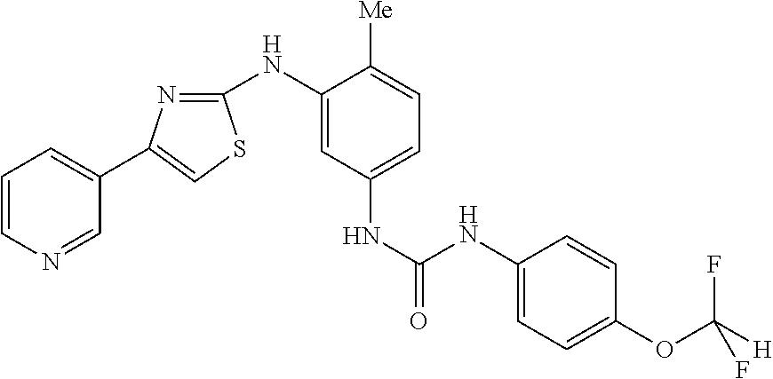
C1(C2=CSC(NC3=CC(NC(=O)NC4=CC=C(OC([H])(F)F)C=C4)=CC=C3[Me])=N2)=CC=CN=C1
